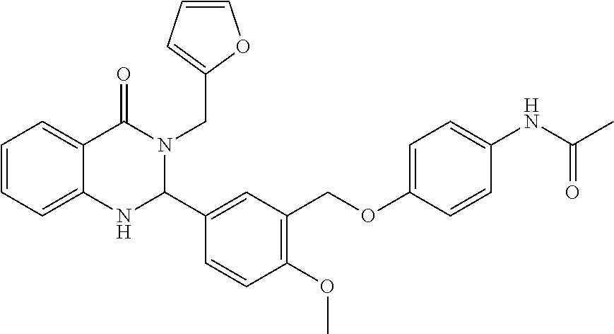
C1=CC=C2C(=C1)C(=O)N(CC1=CC=CO1)C(C1=CC(COC3=CC=C(NC(C)=O)C=C3)=C(OC)C=C1)N2
